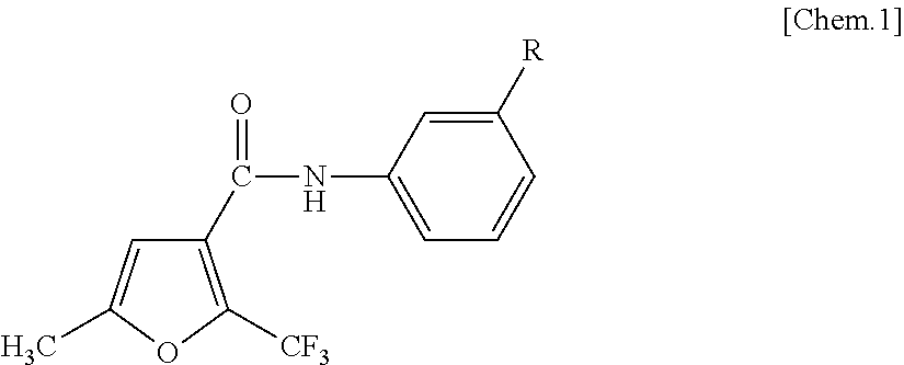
C1([R])=CC(NC(=O)C2=C([CF3])OC(C)=C2)=CC=C1
